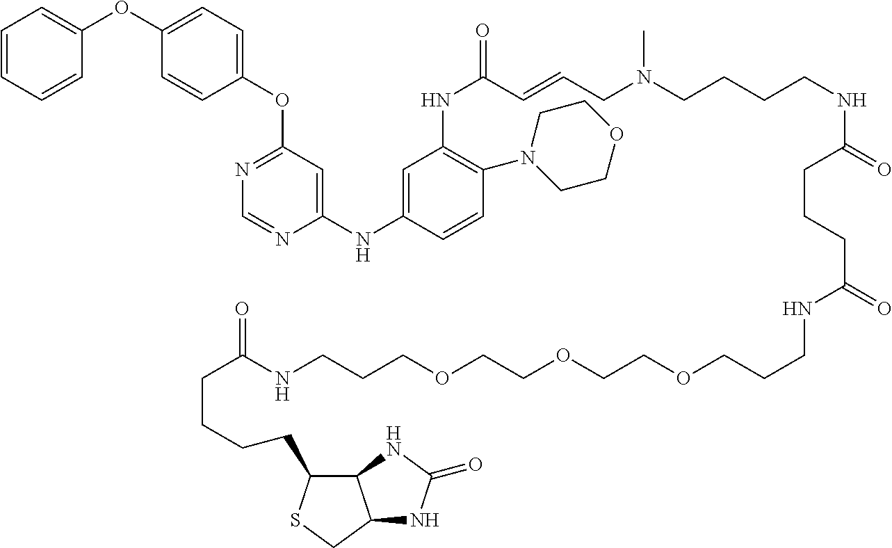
C1(OC2=CC=CC=C2)=CC=C(OC2=NC=NC(NC3=CC(NC(=O)C=CCN(C)CCCCNC(CCCC(NCCCOCCOCCOCCCNC(=O)CCCCC4C5C(CS4)NC(=O)N5)=O)=O)=C(N4CCOCC4)C=C3)=C2)C=C1
